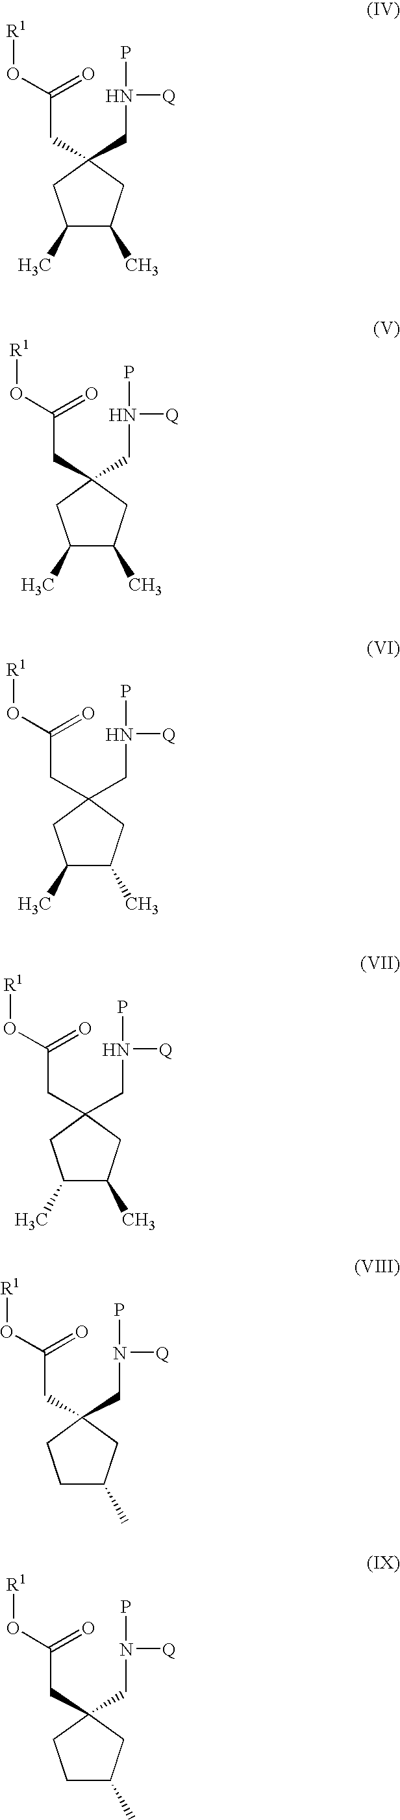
C1(CN([Q])P)(CC(=O)O[R1])CC(C)C(C)C1.C1(CN([Q])P)(CC(=O)O[R1])CC(C)C(C)C1.C1(CN([Q])P)(CC(=O)O[R1])CC(C)C(C)C1.C1(CN([Q])P)(CC(=O)O[R1])CC(C)C(C)C1.C1(CN([Q])P)(CC(=O)O[R1])CCC(C)C1.C1(CN([Q])P)(CC(=O)O[R1])CCC(C)C1
